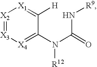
[X2]1=[X3][X4]=C(N(C(N[R9])=O)[R12])C([H])=[X1]1
